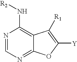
N1=CN=C2C(=C1N[R2])C([R1])=C([Y])O2
